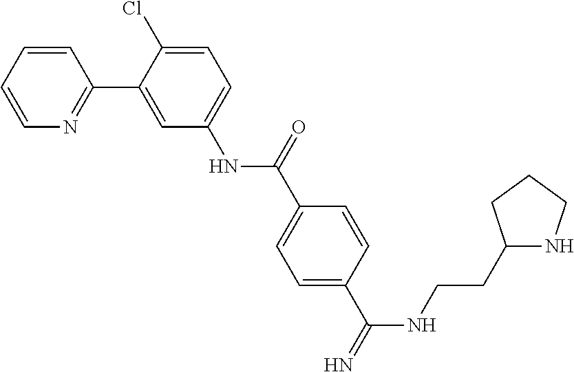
C1=CC=CN=C1C1=CC(NC(C2=CC=C(C(NCCC3NCCC3)=N)C=C2)=O)=CC=C1Cl
